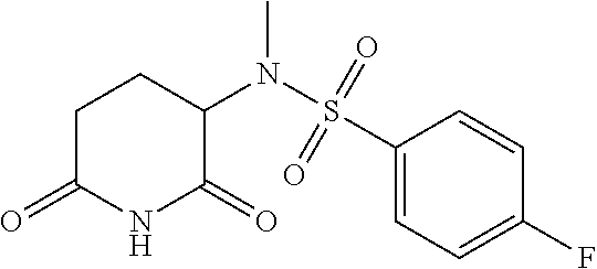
C1C(=O)NC(=O)C(N(S(C2=CC=C(F)C=C2)(=O)=O)C)C1
